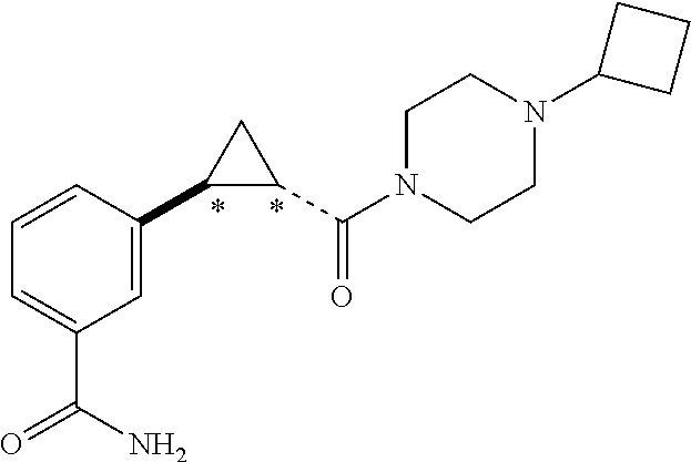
C1C(C(N2CCN(C3CCC3)CC2)=O)C1C1=CC(C(N)=O)=CC=C1
